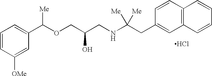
C1=CC([OMe])=CC(C(OCC(CNC(CC2=CC3=C(C=C2)C=CC=C3)([Me])[Me])O)[Me])=C1.Cl
